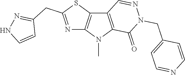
C12=C(N(C)C3=C1C=NN(CC1=CC=NC=C1)C3=O)N=C(CC1=NNC=C1)S2
